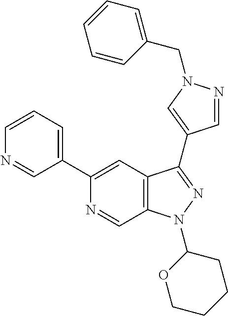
C1(C2=CC=CN=C2)=CC2=C(C=N1)N(C1CCCCO1)N=C2C1=CN(CC2=CC=CC=C2)N=C1
